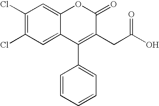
C1(Cl)=C(Cl)C=C2C(=C1)OC(=O)C(CC(O)=O)=C2C1=CC=CC=C1
